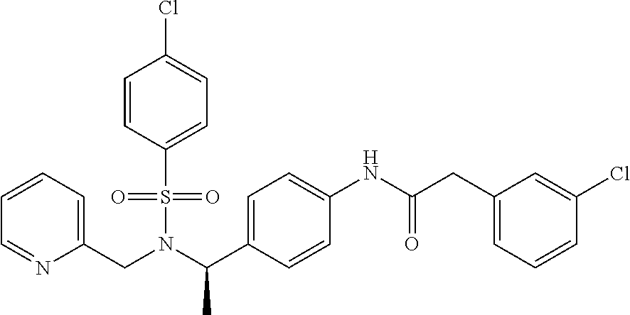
C(N(C(C1=CC=C(NC(CC2=CC=CC(Cl)=C2)=O)C=C1)C)S(=O)(=O)C1=CC=C(Cl)C=C1)C1=CC=CC=N1
